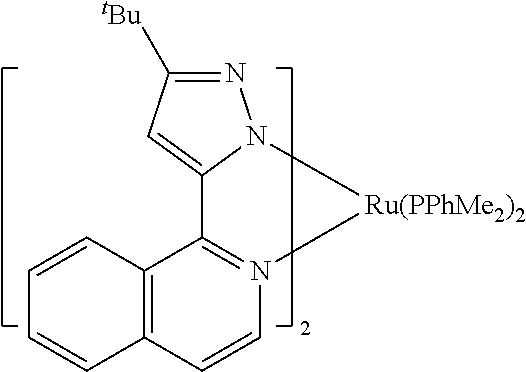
C12=N(C=CC3=C1C=CC=C3)[Ru(PPhMe2)2]N1N=C([tBu])C=C21
